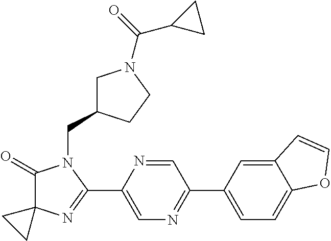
C1(=O)C2(N=C(C3=CN=C(C4=CC=C5C(=C4)C=CO5)C=N3)N1CC1CN(C(=O)C3CC3)CC1)CC2
